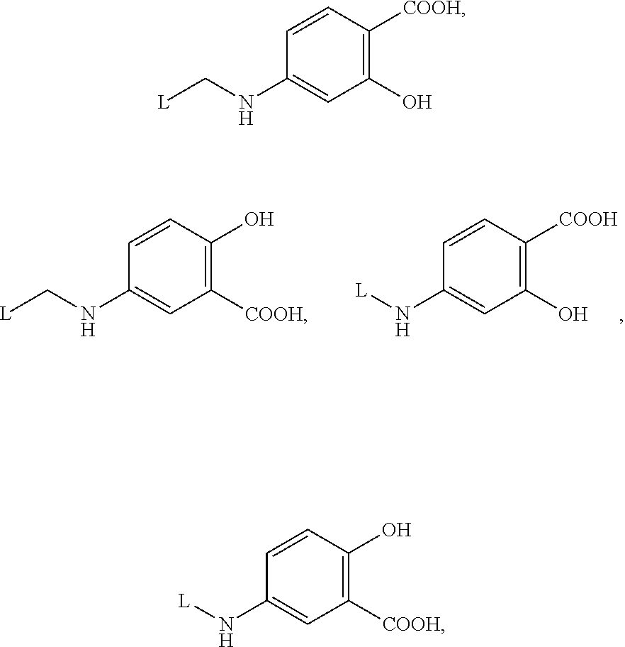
C1([COOH])=C(O)C=CC(NC[L])=C1.C1(O)=C([COOH])C=CC(N[L])=C1.C1(O)=C([COOH])C=CC(NC[L])=C1.C1([COOH])=C(O)C=CC(N[L])=C1
